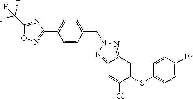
C1(C(F)(F)F)=NC(C2=CC=C(CN3N=C4C(=N3)C=C(Cl)C(SC3=CC=C(Br)C=C3)=C4)C=C2)=NO1
